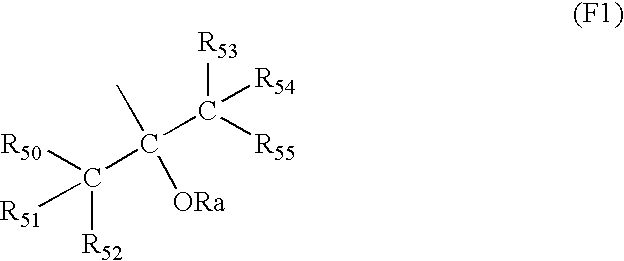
C([R52])([R50])(C(C([R54])([R55])[R53])([ORa])C)[R51]
